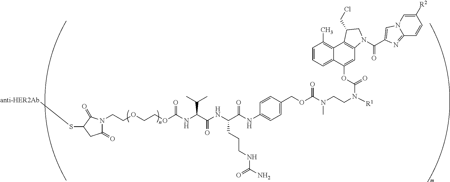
[R1]N(CCN(C(OCC1=CC=C(NC(C(NC(C(NC(OCCOCCN2C(=O)CC(S[anti-HER2Ab])C2=O)=O)C(C)C)=O)CCCNC(N)=O)=O)C=C1)=O)C)C(OC1=CC2=C(C3=C(C)C=CC=C13)C(CCl)CN2C(C1=CN2C=C([R2])C=CC2=N1)=O)=O
